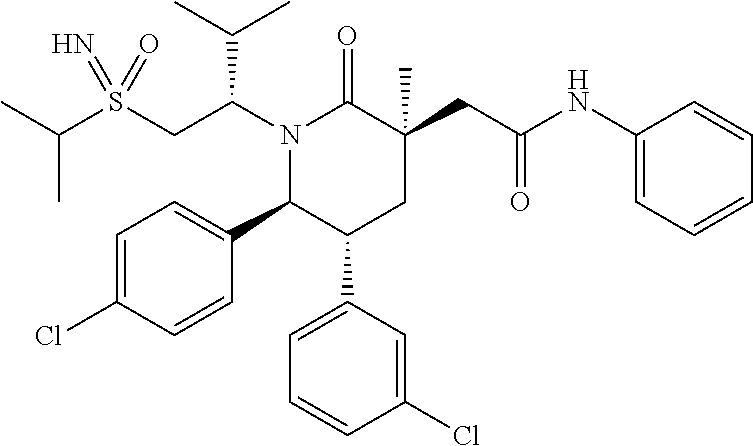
C(C)(C)S(CC(N1C(=O)C(CC(NC2=CC=CC=C2)=O)(C)CC(C2=CC=CC(Cl)=C2)C1C1=CC=C(Cl)C=C1)C(C)C)(=N)=O
